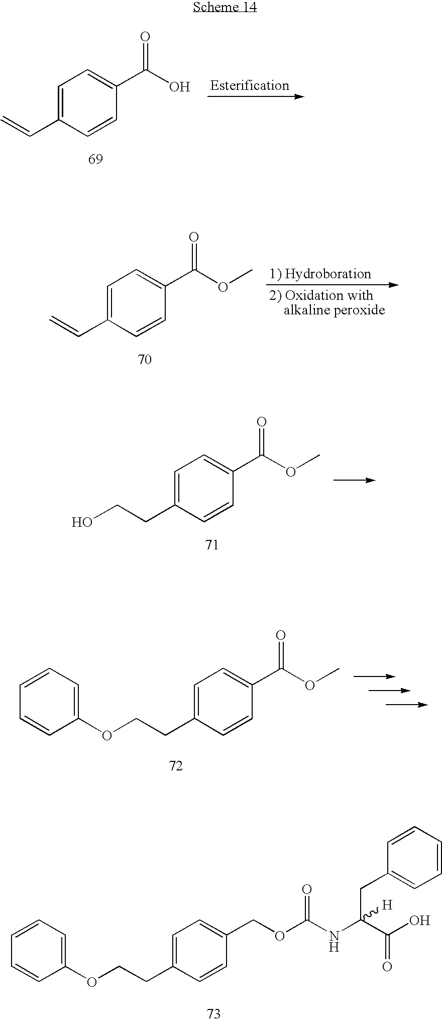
C1=C(C=C)C=CC(C(O)=O)=C1.C1=C(C=C)C=CC(C(OC)=O)=C1.C1=C(CCO)C=CC(C(OC)=O)=C1.C1=C(CCOC2=CC=CC=C2)C=CC(C(OC)=O)=C1.C1=C(CCOC2=CC=CC=C2)C=CC(COC(NC(C(O)=O)(CC2=CC=CC=C2)[H])=O)=C1
